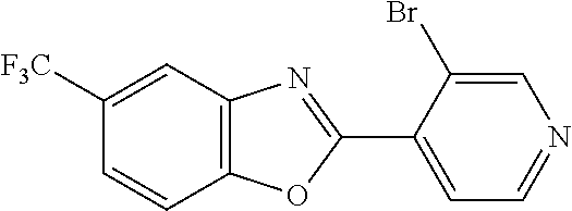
C1([F3C])=CC2=C(C=C1)OC(C1=CC=NC=C1Br)=N2
